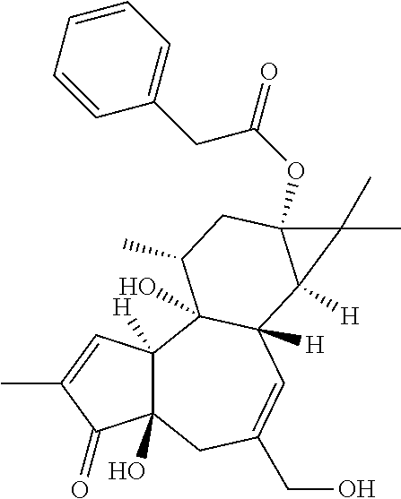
C1(CC(OC23C([H])(C4([H])C=C(CO)CC5(O)C([H])(C=C(C)C5=O)C4(O)C(C)C2)C3(C)C)=O)=CC=CC=C1
